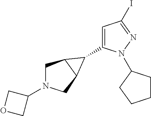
C1N(C2COC2)CC2C1C2C1=CC(I)=NN1C1CCCC1
